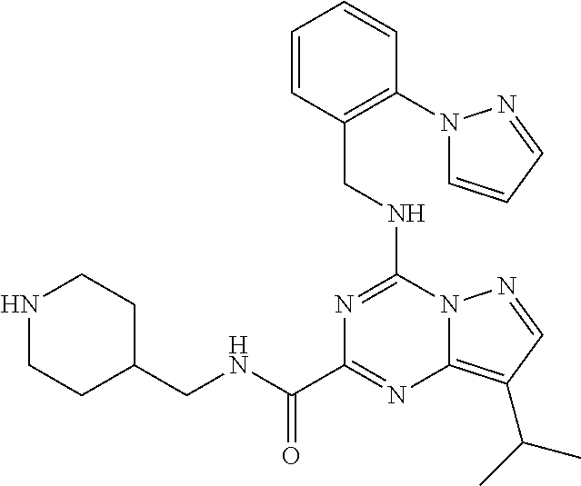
N1=C(NCC2=C(N3C=CC=N3)C=CC=C2)N2C(=C(C(C)C)C=N2)N=C1C(NCC1CCNCC1)=O
